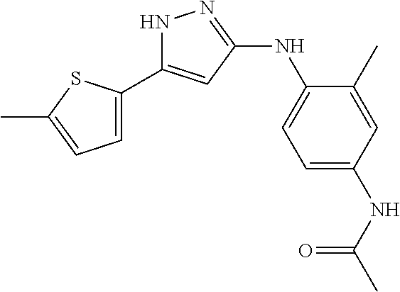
N1C(C2=CC=C(C)S2)=CC(NC2=CC=C(NC(C)=O)C=C2C)=N1
